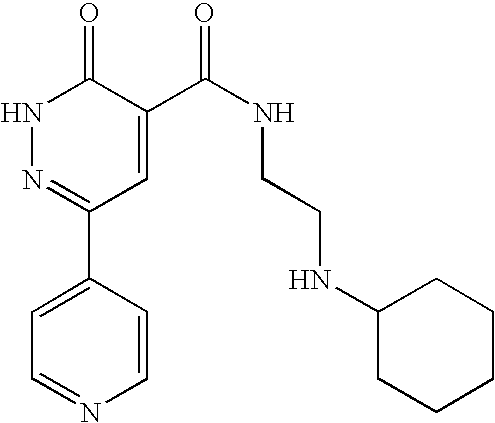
N1N=C(C2=CC=NC=C2)C=C(C(NCCNC2CCCCC2)=O)C1=O
